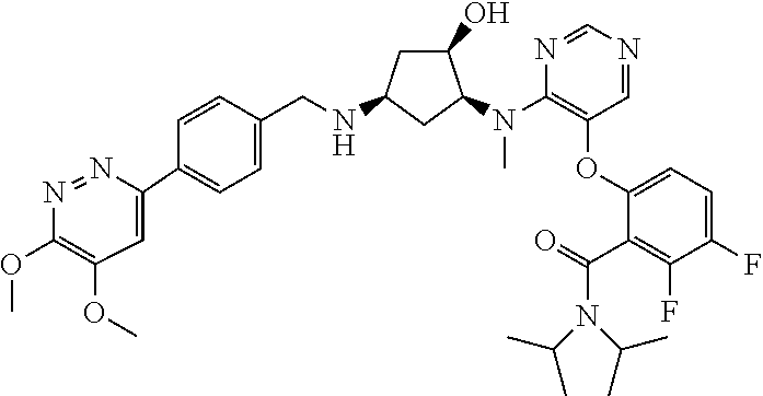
C1(OC)=C(OC)C=C(C2=CC=C(CNC3CC(O)C(N(C4=C(OC5=CC=C(F)C(F)=C5C(=O)N(C(C)C)C(C)C)C=NC=N4)C)C3)C=C2)N=N1
